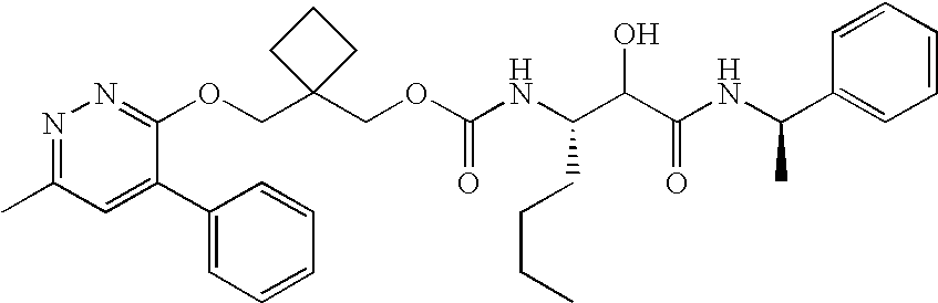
O(CC1(COC2=NN=C(C)C=C2C2=CC=CC=C2)CCC1)C(NC(C(C(NC(C1=CC=CC=C1)C)=O)O)CCCC)=O
